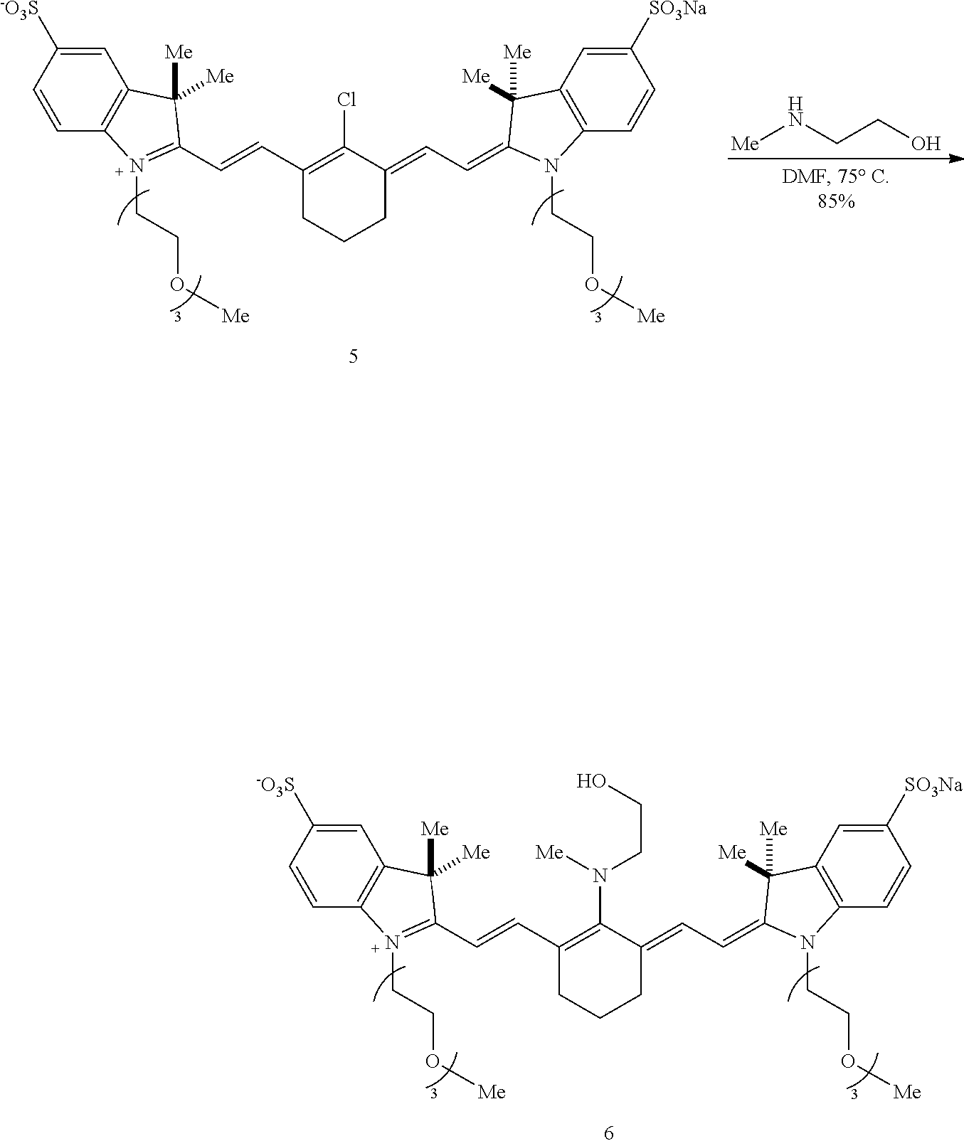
C1=C([-O3S])C=CC2=C1C([Me])([Me])C(C=CC1=C(N([Me])CCO)C(=CC=C3N(CCO[Me])C4=C(C=C([SO3Na])C=C4)C3([Me])[Me])CCC1)=N2CCO[Me].C1=C([-O3S])C=CC2=C1C([Me])([Me])C(C=CC1=C(Cl)C(=CC=C3N(CCO[Me])C4=C(C=C([SO3Na])C=C4)C3([Me])[Me])CCC1)=N2CCO[Me].[Me]NCCO
